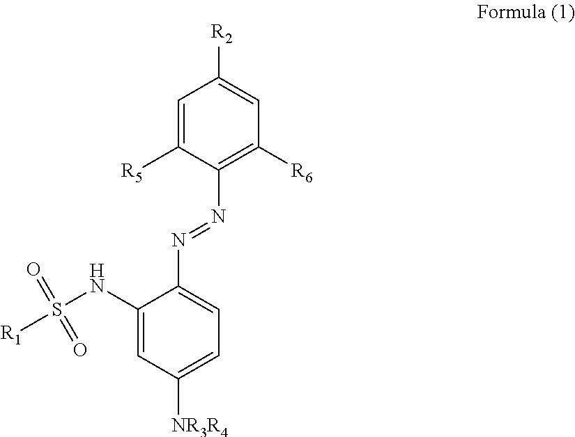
C1=C([R5])C(N=NC2=CC=C([NR3R4])C=C2NS([R1])(=O)=O)=C([R6])C=C1[R2]
